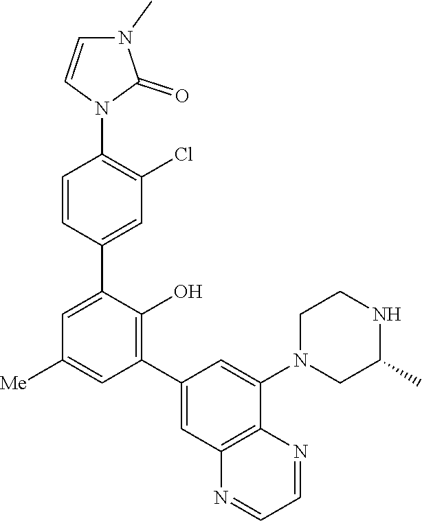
C1=NC2=C(N=C1)C(N1CC(C)NCC1)=CC(C1=C(O)C(C3=CC(Cl)=C(N4C=CN(C)C4=O)C=C3)=CC([Me])=C1)=C2
